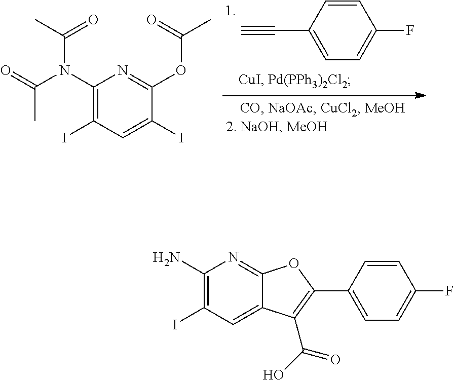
C#CC1=CC=C(F)C=C1.C1(N(C(C)=O)C(=O)C)=C(I)C=C(I)C(OC(=O)C)=N1.C1(N)=C(I)C=C2C(=N1)OC(C1=CC=C(F)C=C1)=C2C(=O)O
